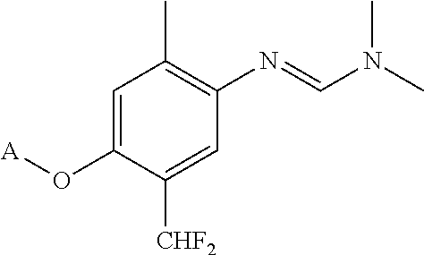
C1=C(O[A])C([CHF2])=CC(N=CN(C)C)=C1C
